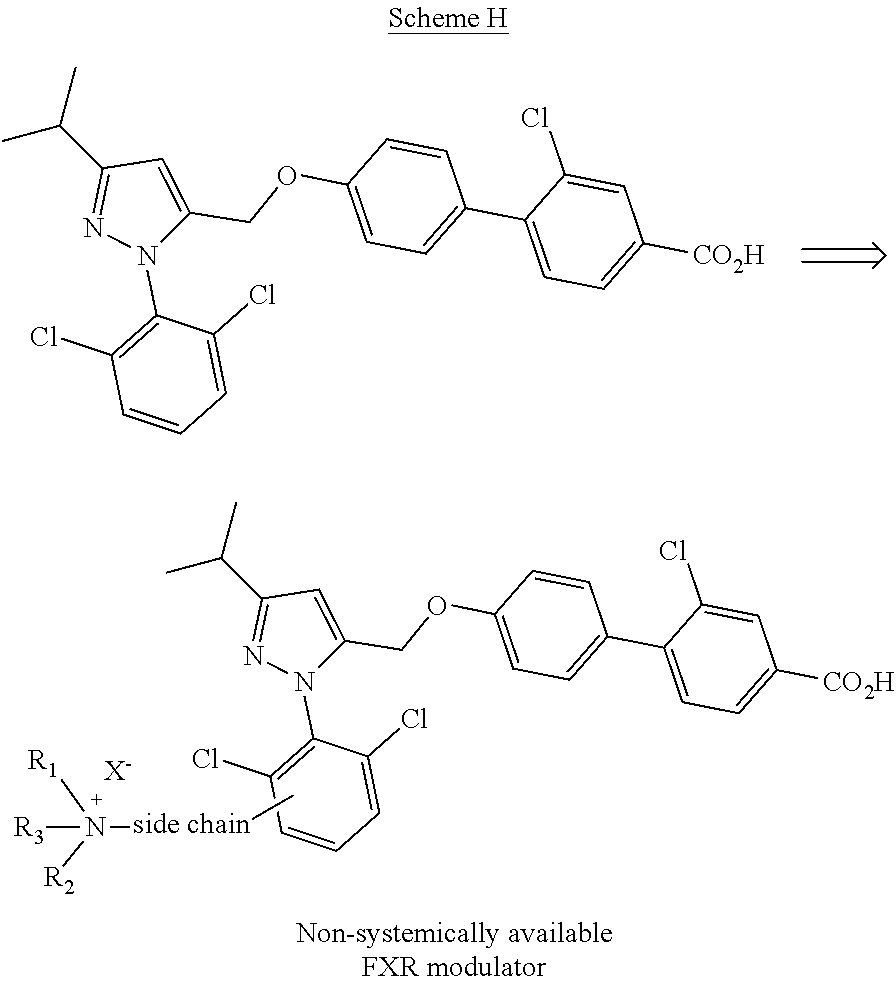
CC(C1=NN(C2=C(Cl)C=CC=C2Cl)C(COC2=CC=C(C3=CC=C([CO2H])C=C3Cl)C=C2)=C1)C.CC(C1=NN(C2=C(Cl)C=CC=C2Cl)C(COC2=CC=C(C3=CC=C([CO2H])C=C3Cl)C=C2)=C1)C.C[side chain]N([R2])([R1])[R3].[X-]
